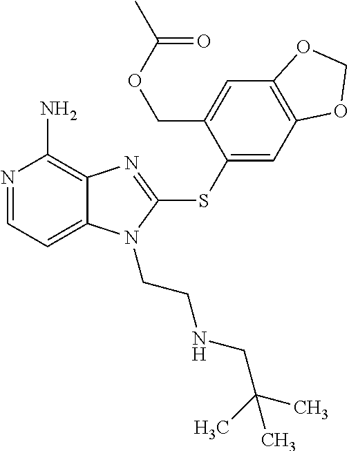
N1=CC=C2C(=C1N)N=C(SC1=CC3=C(C=C1COC(C)=O)OCO3)N2CCNCC(C)(C)C
